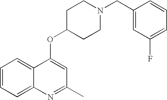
C1=CC=C2C(=C1)C(OC1CCN(CC3=CC(F)=CC=C3)CC1)=CC(C)=N2
